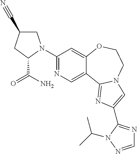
C1(N2CC(C#N)CC2C(N)=O)=NC=C2C(=C1)OCCN1C2=NC(C2=NC=NN2C(C)C)=C1
